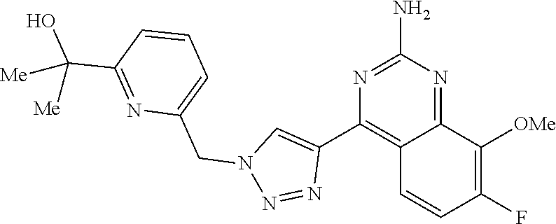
N1=C(N)N=C2C(=C1C1=CN(CC3=CC=CC(C(O)([Me])[Me])=N3)N=N1)C=CC(F)=C2[OMe]
